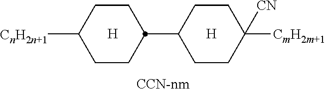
[H].C1CC([CnH2n+1])CCC1C1CCC([CmH2m+1])([CN])CC1.[H]
